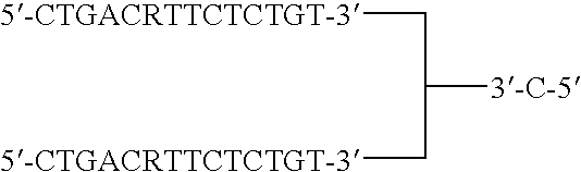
C([3-C-5])(C[5-CTGACRTTCTCTGT-3])C[5-CTGACRTTCTCTGT-3]
